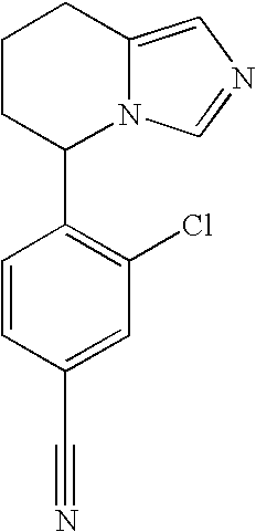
C1CC(C2=C(Cl)C=C(C#N)C=C2)N2C(=CN=C2)C1
